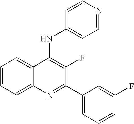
C1=CC=C2C(=C1)C(NC1=CC=NC=C1)=C(F)C(C1=CC=CC(F)=C1)=N2
